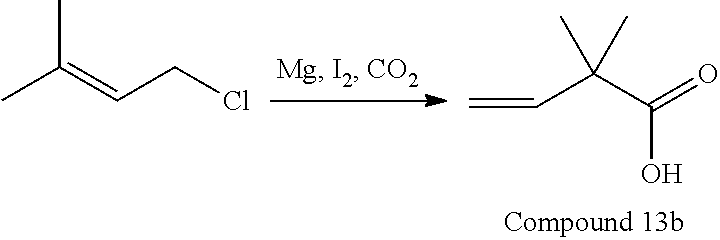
CC(=CCCl)C.C=CC(C(=O)O)(C)C
